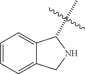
C1=CC=C2C(=C1)C(C)NC2
